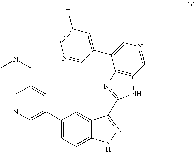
C1(C2=CN=CC(CN(C)C)=C2)=CC=C2C(=C1)C(C1=NC3=C(C=NC=C3C3=CC(F)=CN=C3)N1)=NN2
